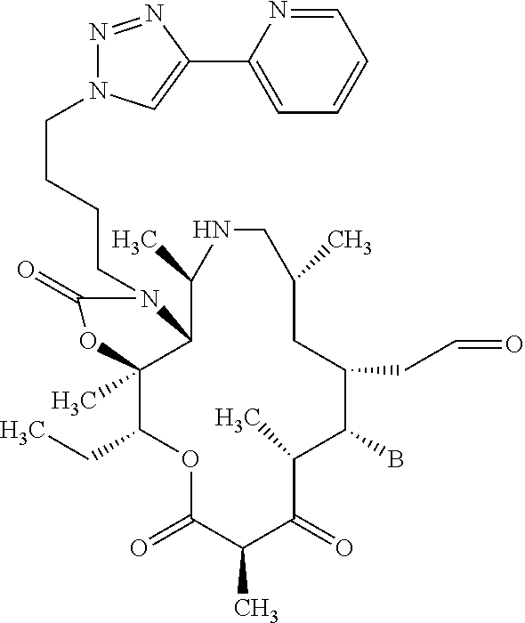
O1C(=O)C(C)C(=O)C(C)C(B)C(CC=O)CC(C)CNC(C)C2C(C)(C1CC)OC(=O)N2CCCCN1N=NC(C2=CC=CC=N2)=C1
